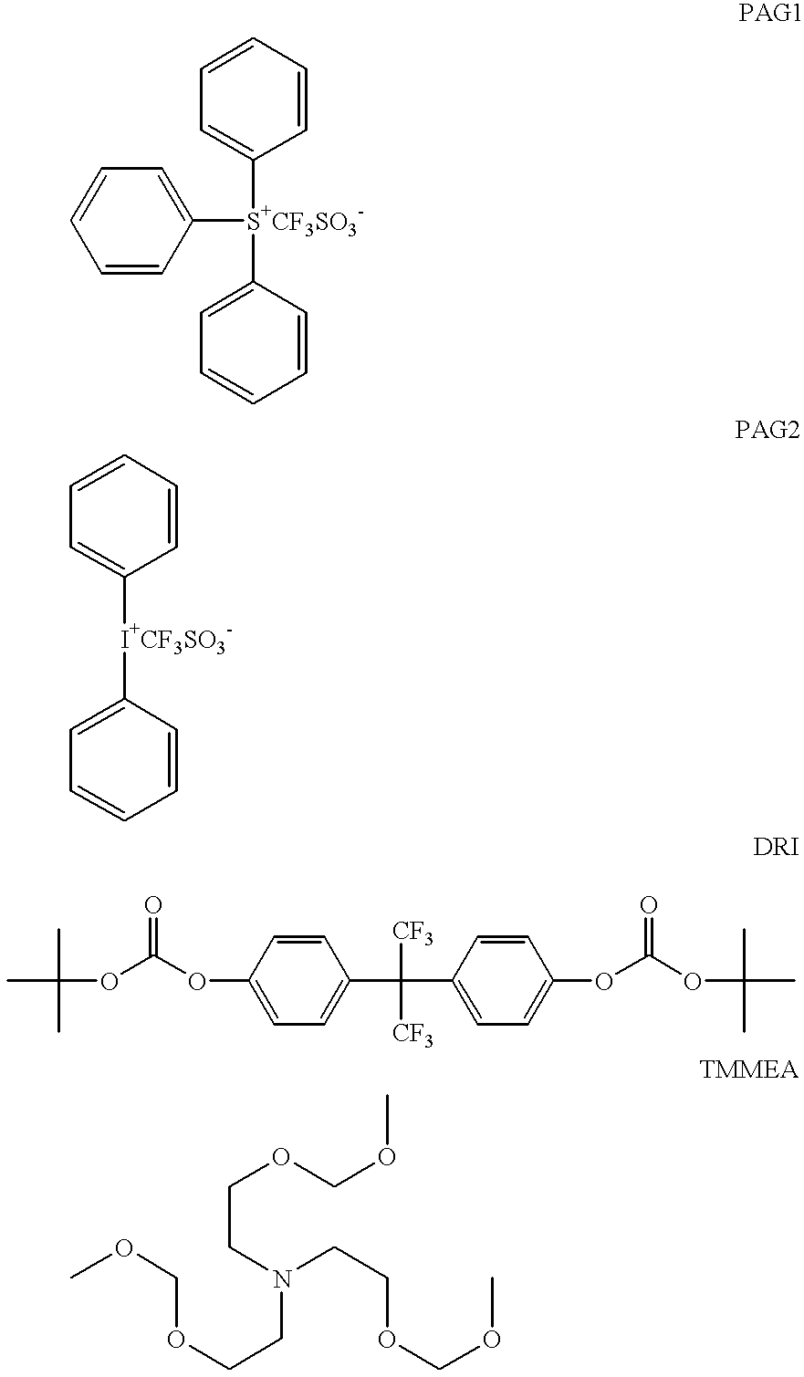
C1([S+CF3SO3-](C2=CC=CC=C2)C2=CC=CC=C2)=CC=CC=C1.[I+CF3SO3-](C1=CC=CC=C1)C1=CC=CC=C1.CC(C)(C)OC(OC1=CC=C(C([CF3])([CF3])C2=CC=C(OC(OC(C)(C)C)=O)C=C2)C=C1)=O.COCOCCN(CCOCOC)CCOCOC
